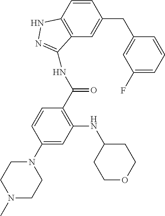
C1=CC(N2CCN(C)CC2)=CC(NC2CCOCC2)=C1C(=O)NC1=NNC2=C1C=C(CC1=CC(F)=CC=C1)C=C2
